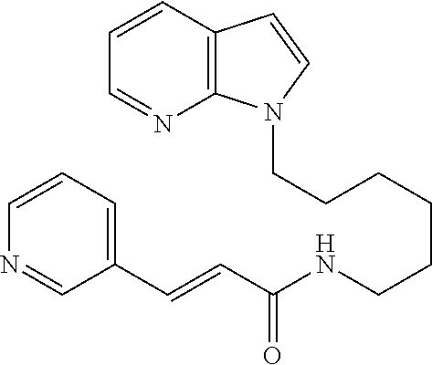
C(CCCCCNC(C=CC1=CC=CN=C1)=O)N1C2=C(C=C1)C=CC=N2
